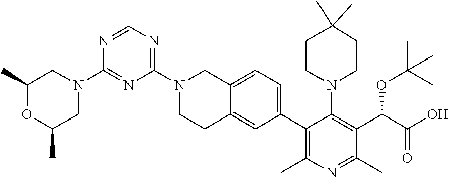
C1(C2=C(C)N=C(C)C(C(C(O)=O)OC(C)(C)C)=C2N2CCC(C)(C)CC2)=CC=C2C(=C1)CCN(C1=NC=NC(N3CC(C)OC(C)C3)=N1)C2
